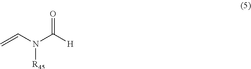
C=CN([R45])C(=O)[H]
